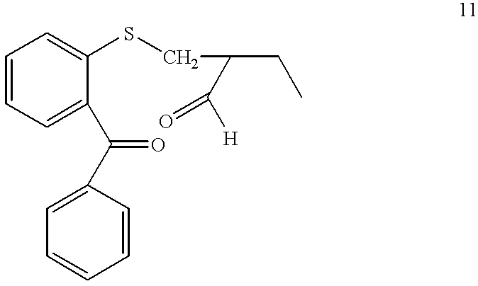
C1=CC=C(C(=O)C2=CC=CC=C2)C(SCC(CC)C([H])=O)=C1
